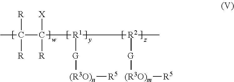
C(C([R1]([R2](C)[G][(R3O)m][R5])[G][(R3O)n][R5])([R])[X])(C)([R])[R]
